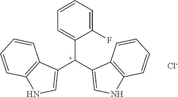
C1=CC=C(F)C([C+](C2=CNC3=C2C=CC=C3)C2=CNC3=C2C=CC=C3)=C1.[Cl-]
